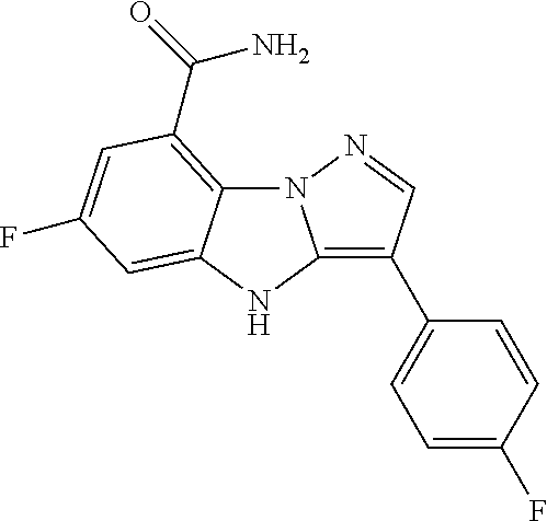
N12C3=C(C(N)=O)C=C(F)C=C3NC1=C(C1=CC=C(F)C=C1)C=N2
